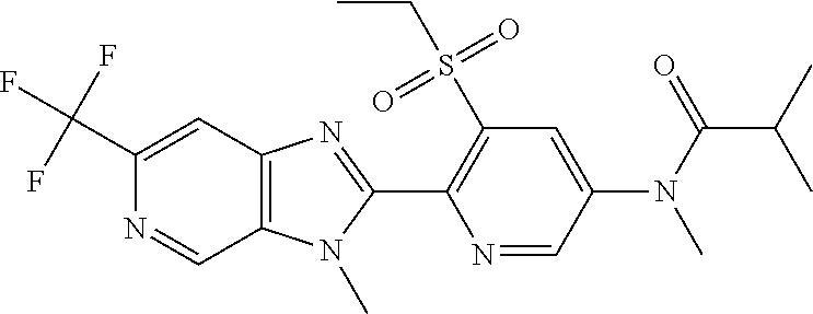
C1(C(F)(F)F)=CC2=C(C=N1)N(C)C(C1=C(S(CC)(=O)=O)C=C(N(C)C(C(C)C)=O)C=N1)=N2
